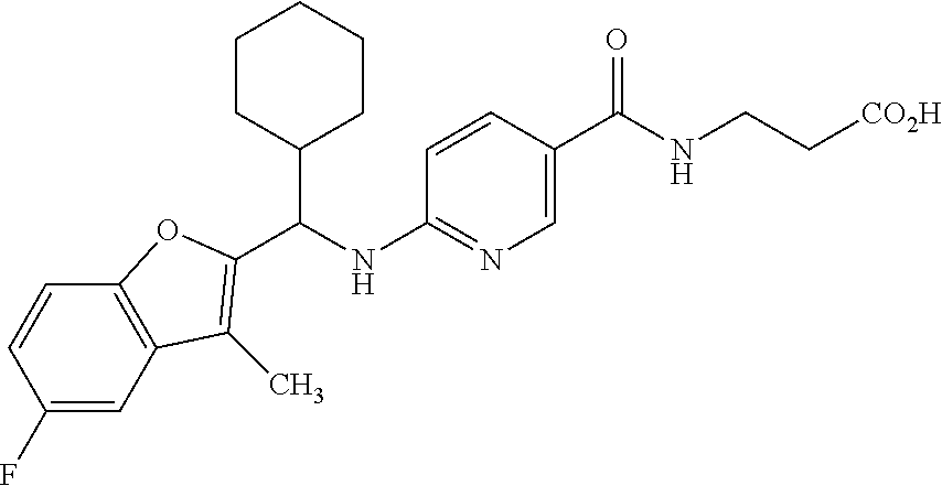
C12=C(C=CC(F)=C1)OC(C(NC1=NC=C(C(NCC[CO2H])=O)C=C1)C1CCCCC1)=C2C
